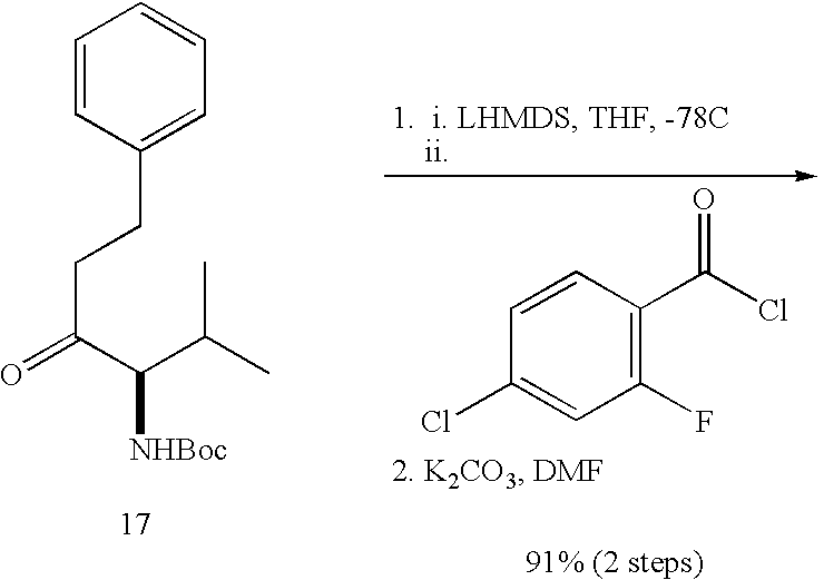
C1=CC(CCC(C([NHBoc])C(C)C)=O)=CC=C1.C1(F)=C(C(Cl)=O)C=CC(Cl)=C1
